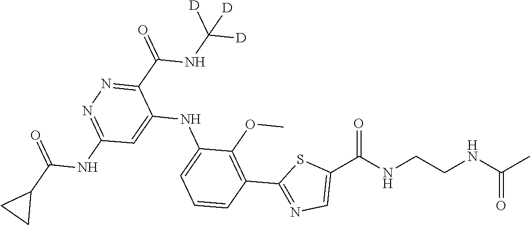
C1=CC=C(NC2=CC(NC(C3CC3)=O)=NN=C2C(=O)NC([D])([D])[D])C(OC)=C1C1=NC=C(C(NCCNC(C)=O)=O)S1
